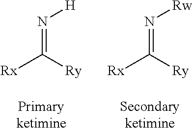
N(=C([Ry])[Rx])[Rw].N(=C([Ry])[Rx])[H]
